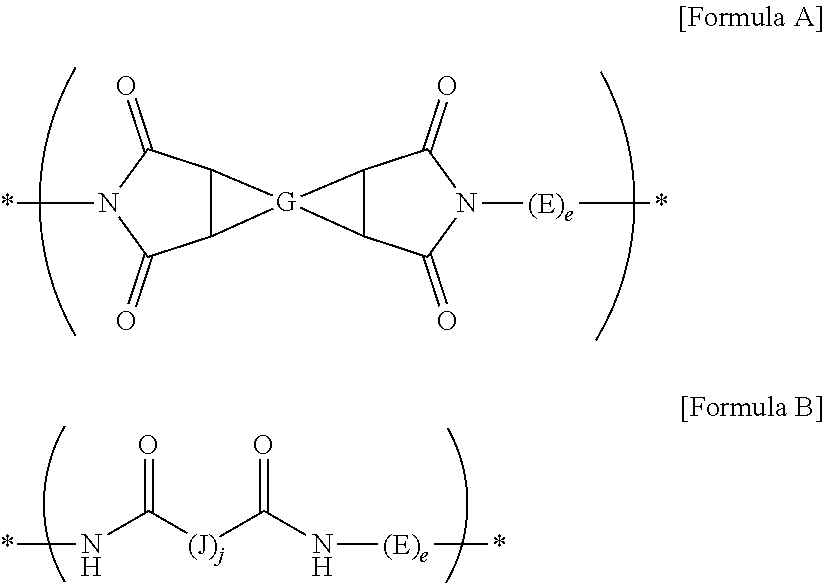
C12C(C(=O)N([(E)e]*)C1=O)[G]21C2C1C(=O)N(*)C2=O.N(C([(J)j]C(N[(E)e]*)=O)=O)*
